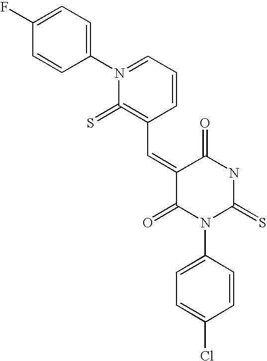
C1=C(F)C=CC(N2=CC=CC(C=C3C(=O)N(C4=CC=C(Cl)C=C4)C(=S)NC3=O)=C2=S)=C1
